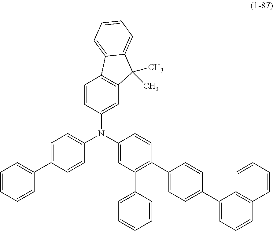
C1(N(C2=CC(C3=CC=CC=C3)=C(C3=CC=C(C4=CC=CC5=C4C=CC=C5)C=C3)C=C2)C2=CC=C(C3=CC=CC=C3)C=C2)=CC2=C(C=C1)C1=CC=CC=C1C2(C)C
